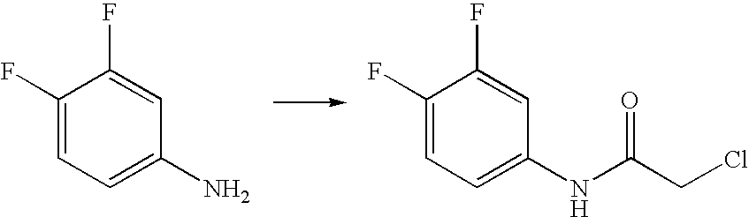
C1(F)=CC=C(N)C=C1F.C1(F)=CC=C(NC(CCl)=O)C=C1F
